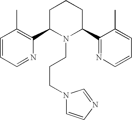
C1=CC=NC(C2N(CCCN3C=CN=C3)C(C3=NC=CC=C3C)CCC2)=C1C
